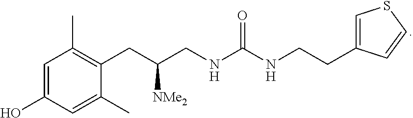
C1=C(O)C=C(C)C(CC(CNC(NCCC2=CSC=C2)=O)[NMe2])=C1C
